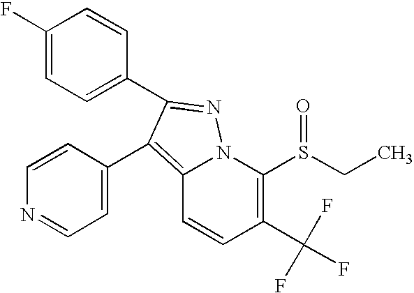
C12=C(C3=CC=NC=C3)C(C3=CC=C(F)C=C3)=NN1C(S(CC)=O)=C(C(F)(F)F)C=C2
